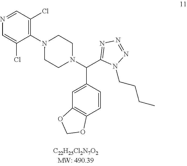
N1=CC(Cl)=C(N2CCN(C(C3=NN=NN3CCCC)C3=CC4=C(C=C3)OCO4)CC2)C(Cl)=C1
